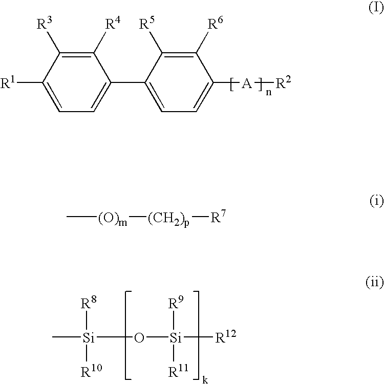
C1([R4])=C([R3])C([R1])=CC=C1C1=CC=C([A][R2])C([R6])=C1[R5].C[Si](O[Si]([R12])([R9])[R11])([R8])[R10].C[(O)m][(CH2)p][R7]
